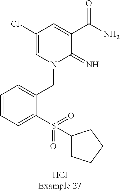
C1=CC=C(S(=O)(=O)C2CCCC2)C(CN2C(=N)C(C(N)=O)=CC(Cl)=C2)=C1
